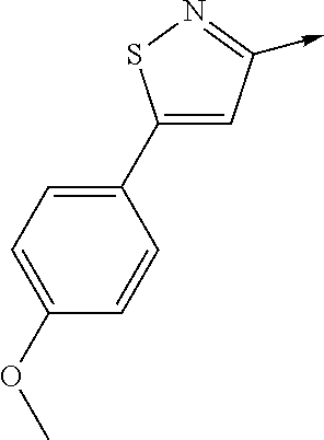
C1(C2=CC=C(OC)C=C2)=CC(->C)=NS1
